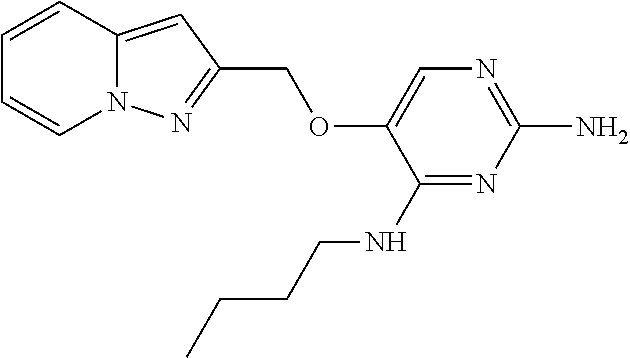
C1=CC2=CC(COC3=CN=C(N)N=C3NCCCC)=NN2C=C1
